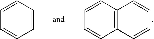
C12=C(C=CC=C1)C=CC=C2.C1=CC=CC=C1
